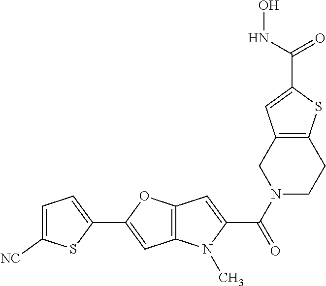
C1=C([NC])SC(C2=CC3=C(O2)C=C(C(N2CCC4=C(C2)C=C(C(NO)=O)S4)=O)N3C)=C1
